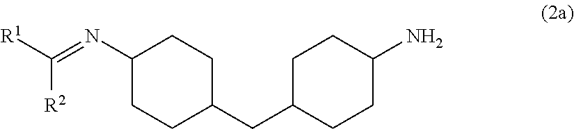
[R2]C([R1])=NC1CCC(CC2CCC(N)CC2)CC1
